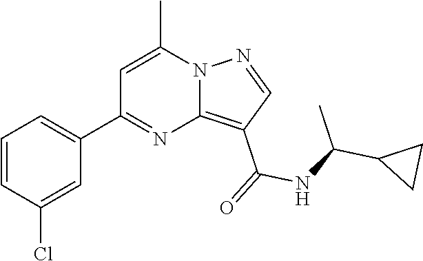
C12=C(C(=O)NC(C3CC3)C)C=NN1C(C)=CC(C1=CC=CC(Cl)=C1)=N2
